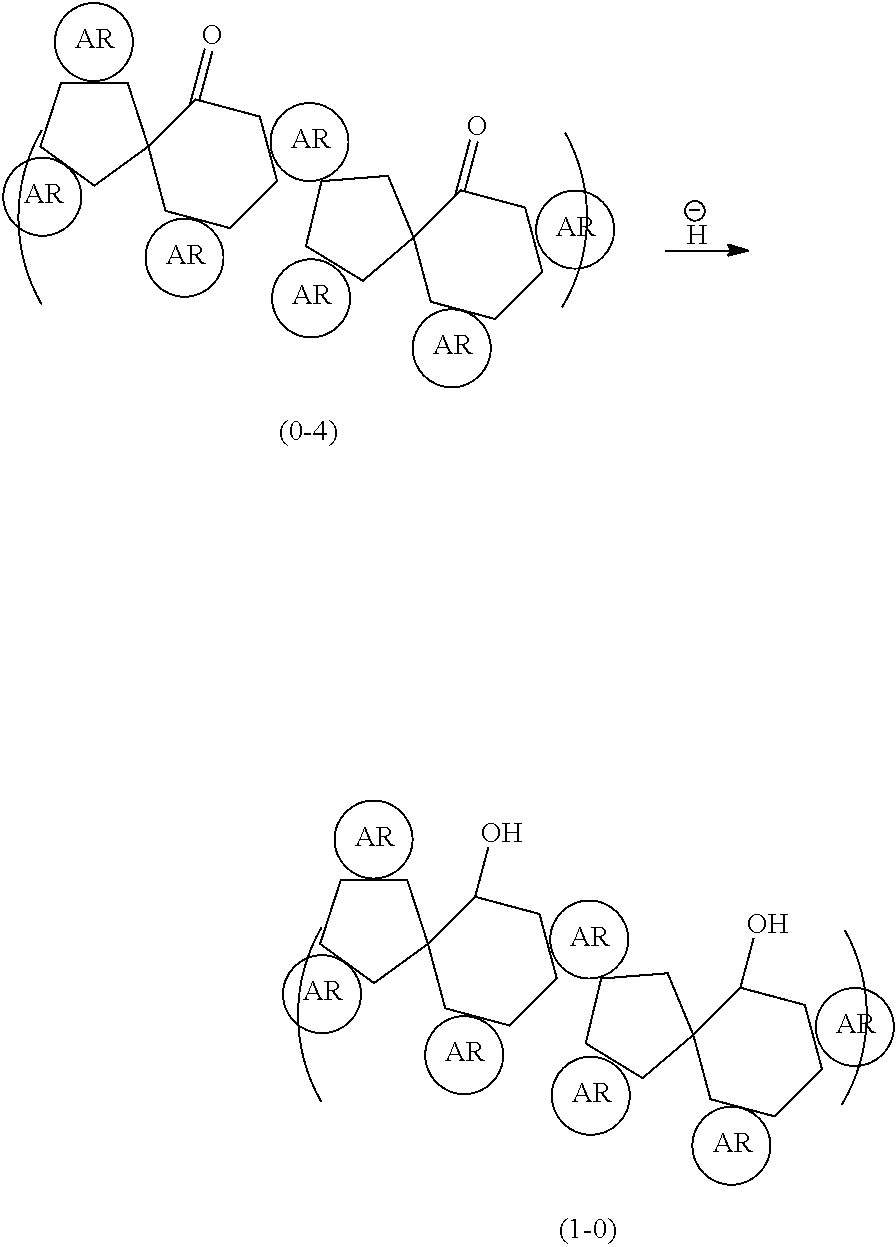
[AR].[AR].[AR].C1CccC(=O)C12CCcc2.[AR].[AR].[AR].[AR].C1CCCC12CCccC2=O.[H].C1CCCC12CCccC2O.[AR].[AR].[AR].C1CccC(O)C12CCcc2.[AR].[AR].[AR].[AR]
